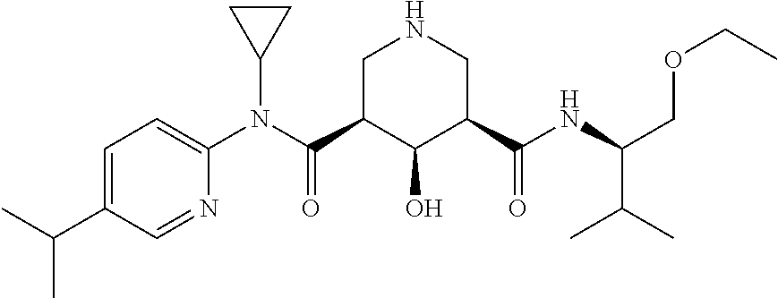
C1=C(C(C)C)C=NC(N(C2CC2)C(C2C(O)C(C(NC(C(C)C)COCC)=O)CNC2)=O)=C1
